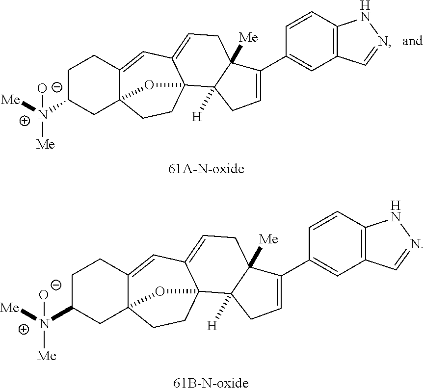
C12=CC3=CCC4([Me])C([H])(C35CCC1(CC([N+]([O-])([Me])[Me])CC2)O5)CC=C4C1=CC2=C(C=C1)NN=C2.C12=CC3=CCC4([Me])C([H])(C35CCC1(CC([N+]([O-])([Me])[Me])CC2)O5)CC=C4C1=CC2=C(C=C1)NN=C2
